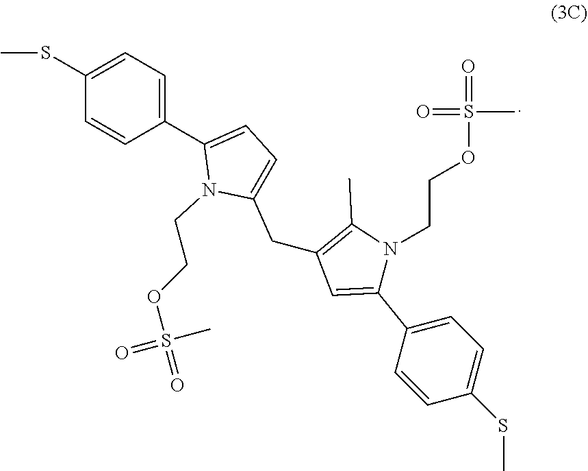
C1=CC(C2=CC=C(CC3=C(C)N(CCOS(=O)(=O)C)C(C4=CC=C(SC)C=C4)=C3)N2CCOS(=O)(C)=O)=CC=C1SC
